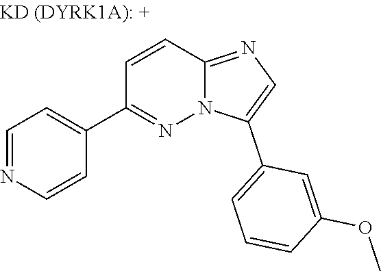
C1=NC=CC(C2=NN3C(=NC=C3C3=CC=CC(OC)=C3)C=C2)=C1
